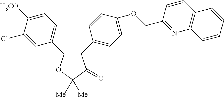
C1=C(Cl)C([H3CO])=CC=C1C1=C(C2=CC=C(OCC3=NC4=C(C=C3)C=CC=C4)C=C2)C(=O)C([Me])([Me])O1
